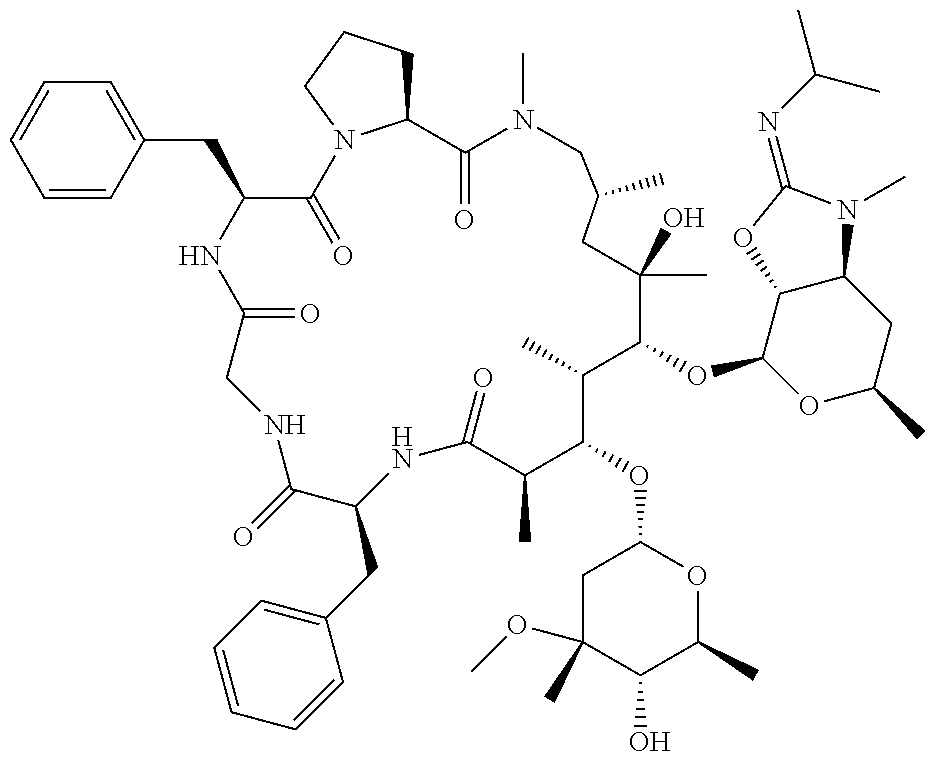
C1=CC(CC2C(=O)N3C(CCC3)C(=O)N(C)CC(C)CC(C)(O)C(OC3OC(C)CC4C3OC(=NC(C)C)N4C)C(C)C(OC3CC(OC)(C)C(O)C(C)O3)C(C)C(=O)NC(CC3=CC=CC=C3)C(=O)NCC(=O)N2)=CC=C1
